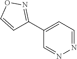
C1(C2=NOC=C2)=CC=NN=C1
